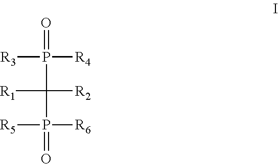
[R3]P(=O)([R4])C([R1])([R2])P([R5])([R6])=O
